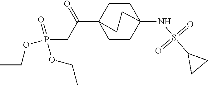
C1CC2(C(=O)CP(=O)(OCC)OCC)CCC1(NS(C1CC1)(=O)=O)CC2
